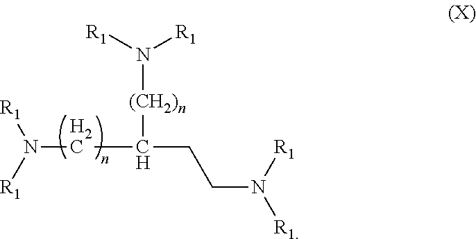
C(N([R1])[R1])C(CCN([R1])[R1])[(CH2)n]N([R1])[R1]
